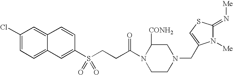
C1(Cl)=CC=C2C(=C1)C=CC(S(CCC(N1CCN(CC3=CSC(=N[Me])N3[Me])CC1[CONH2])=O)(=O)=O)=C2
